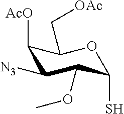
C1([N3])C(OC)C(S)OC(C[OAc])C1[AcO]
